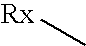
[Rx]C
